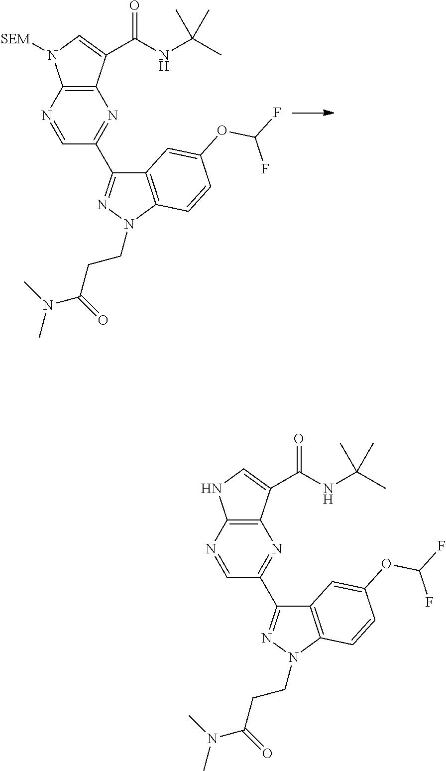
C12=C(C(C(NC(C)(C)C)=O)=CN1[SEM])N=C(C1=NN(CCC(N(C)C)=O)C3=C1C=C(OC(F)F)C=C3)C=N2.C12=C(C(C(NC(C)(C)C)=O)=CN1)N=C(C1=NN(CCC(N(C)C)=O)C3=C1C=C(OC(F)F)C=C3)C=N2
